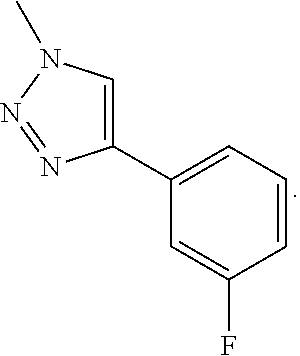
C1(C2=CC=CC(F)=C2)=CN(C)N=N1
